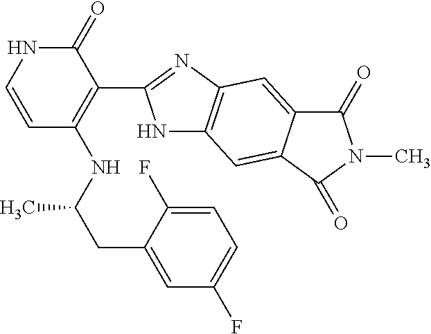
C1(=O)NC=CC(NC(C)CC2=CC(F)=CC=C2F)=C1C1=NC2=C(N1)C=C1C(=C2)C(=O)N(C)C1=O
